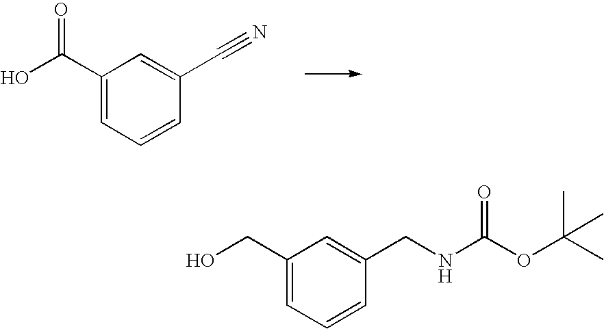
O=C(O)C1=CC=CC(C#N)=C1.C(O)C1=CC=CC(CNC(OC(C)(C)C)=O)=C1
